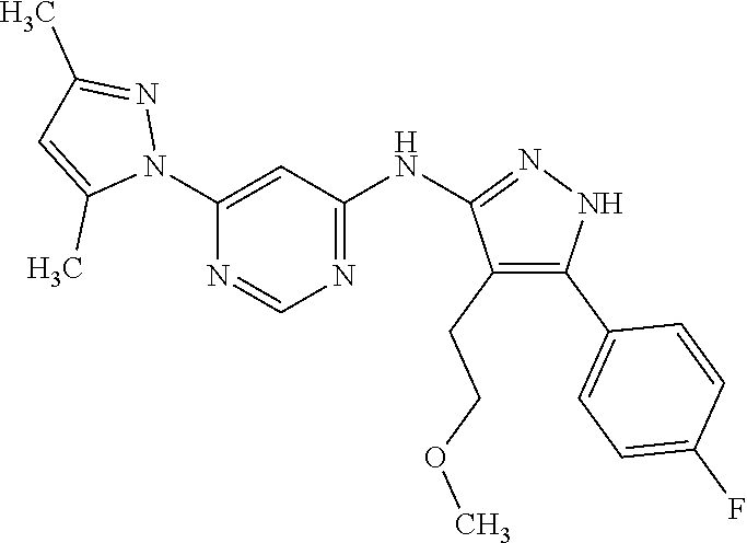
N1=C(NC2=NNC(C3=CC=C(F)C=C3)=C2CCOC)C=C(N2N=C(C)C=C2C)N=C1
